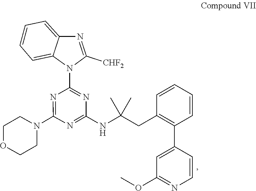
N1(C2=NC(N3C([CHF2])=NC4=CC=CC=C34)=NC(NC(CC3=C(C4=CC(OC)=NC=C4)C=CC=C3)(C)C)=N2)CCOCC1
